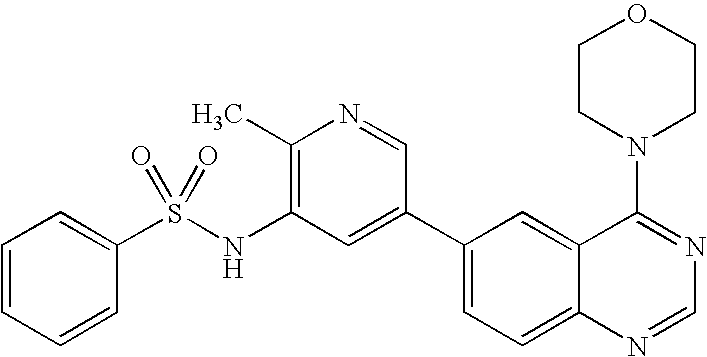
C1(S(NC2=C(C)N=CC(C3=CC=C4C(=C3)C(N3CCOCC3)=NC=N4)=C2)(=O)=O)=CC=CC=C1
